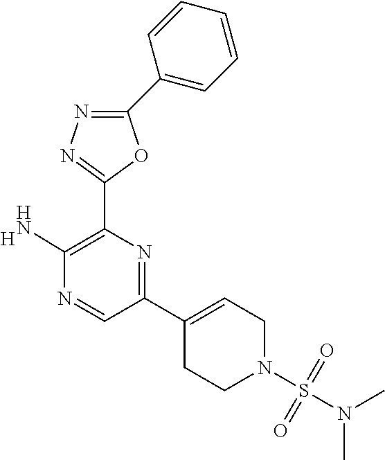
C1(C2=CC=CC=C2)=NN=C(C2=C(N)N=CC(C3=CCN(S(N(C)C)(=O)=O)CC3)=N2)O1.[H]
